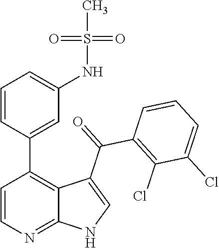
C1=CN=C2C(=C1C1=CC(NS(=O)(C)=O)=CC=C1)C(C(C1=C(Cl)C(Cl)=CC=C1)=O)=CN2
